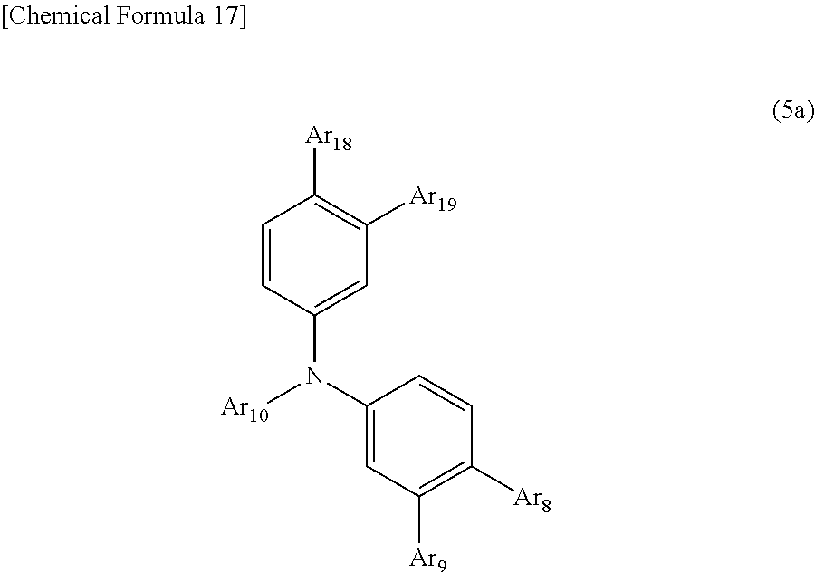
C1=CC(N([Ar10])C2=CC([Ar9])=C([Ar8])C=C2)=CC([Ar19])=C1[Ar18]
